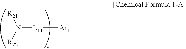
[R21]N([R22])[L11][Ar11]
